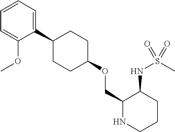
C1(C2CCC(OCC3NCCCC3NS(C)(=O)=O)CC2)=CC=CC=C1OC
